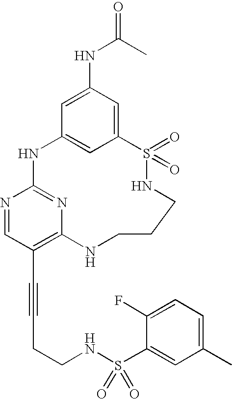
C1=C(NC(=O)C)C=C2C=C1NC1=NC(=C(C#CCCNS(C3=CC(C)=CC=C3F)(=O)=O)C=N1)NCCCNS2(=O)=O
